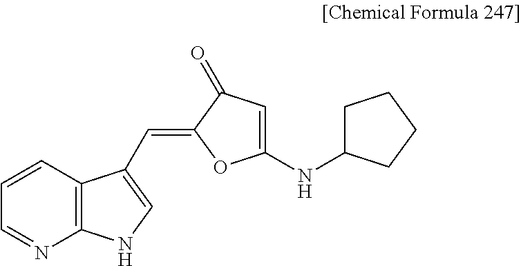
C1=NC2=C(C=C1)C(C=C1OC(NC3CCCC3)=CC1=O)=CN2
